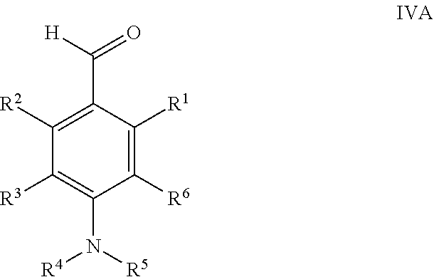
C1([R3])=C(N([R5])[R4])C([R6])=C([R1])C(C([H])=O)=C1[R2]
